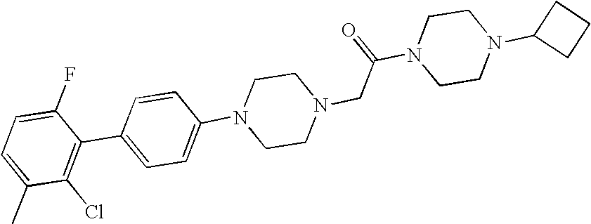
C1=CC(N2CCN(CC(N3CCN(C4CCC4)CC3)=O)CC2)=CC=C1C1=C(Cl)C(C)=CC=C1F
